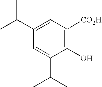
C1(C(C)C)=CC([CO2H])=C(O)C(C(C)C)=C1
